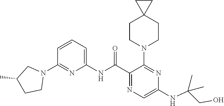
C1(NC(C2=NC=C(NC(CO)(C)C)N=C2N2CCC3(CC2)CC3)=O)=CC=CC(N2CC(C)CC2)=N1
